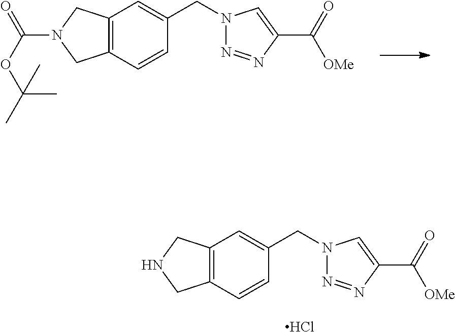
C12=C(C=CC(CN3N=NC(C(=O)[OMe])=C3)=C1)CN(C(OC(C)(C)C)=O)C2.C12=C(C=CC(CN3N=NC(C(=O)[OMe])=C3)=C1)CNC2.Cl
